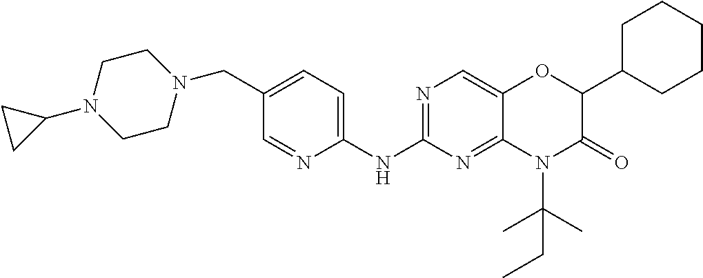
C1(NC2=NC=C3C(=N2)N(C(C)(C)CC)C(=O)C(C2CCCCC2)O3)=CC=C(CN2CCN(C3CC3)CC2)C=N1
